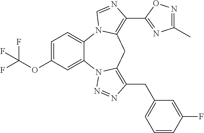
C1=C(OC(F)(F)F)C=C2C(=C1)N1C(=C(C3=NC(C)=NO3)N=C1)CC1=C(CC3=CC=CC(F)=C3)N=NN21
